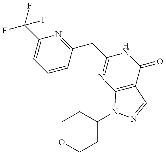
C1=CC(CC2=NC3=C(C(=O)N2)C=NN3C2CCOCC2)=NC(C(F)(F)F)=C1
